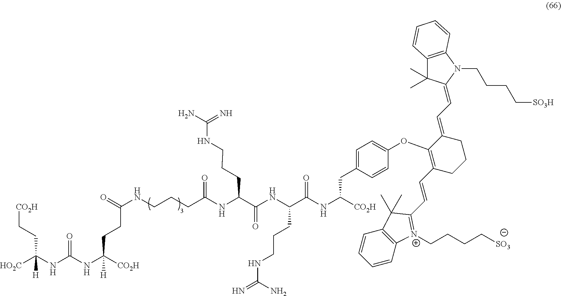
[HO2C]C(NC(NC([CO2H])(CCC(=O)NCCCC(NC(C(NC(C(NC([CO2H])CC1=CC=C(OC2=C(C=CC3=[N+](CCCC[SO3])C4=C(C=CC=C4)C3(C)C)CCCC2=CC=C2C(C)(C)C3=C(N2CCCC[SO3H])C=CC=C3)C=C1)=O)CCCNC(=N)N)=O)CCCNC(N)=N)=O)[H])=O)(CC[CO2H])[H]
